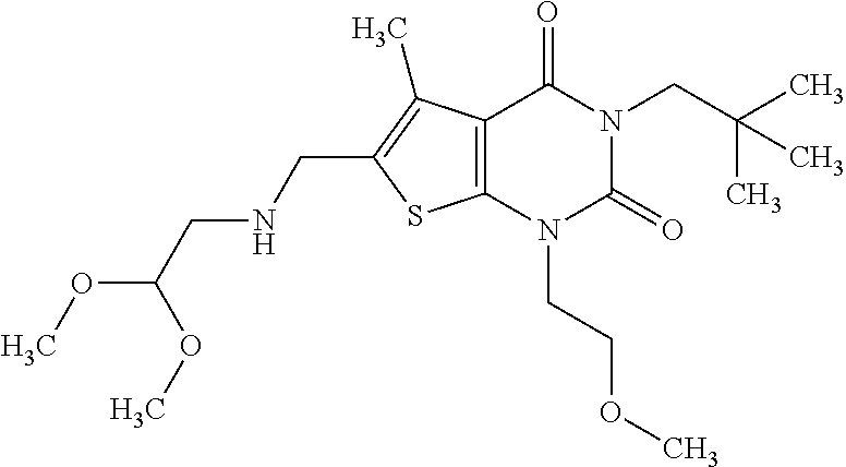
C12=C(N(CCOC)C(=O)N(CC(C)(C)C)C1=O)SC(CNCC(OC)OC)=C2C
